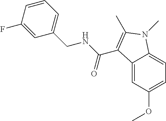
C12=CC(OC)=CC=C1N(C)C(C)=C2C(NCC1=CC=CC(F)=C1)=O
